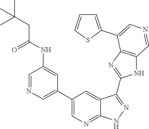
C1=NC=C(C2=CN=C3C(=C2)C(C2=NC4=C(N2)C=NC=C4C2=CC=CS2)=NN3)C=C1NC(CC(C)(C)C)=O
